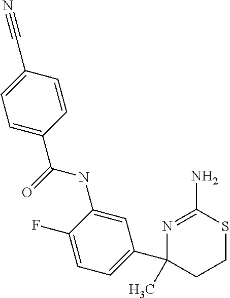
C(=O)(NC1=CC(C2(C)CCSC(N)=N2)=CC=C1F)C1=CC=C(C#N)C=C1
